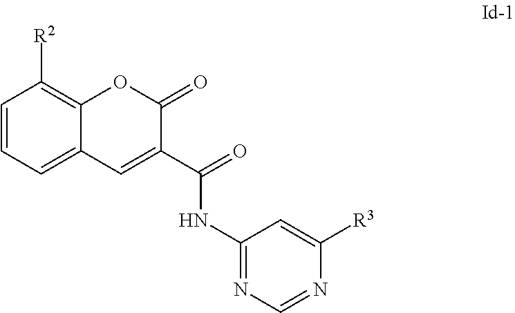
C1=CC=C2C(=C1[R2])OC(=O)C(C(NC1=NC=NC([R3])=C1)=O)=C2
